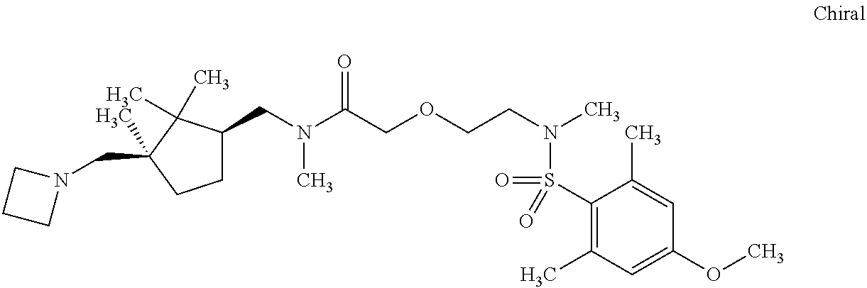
N(C(COCCN(C)S(=O)(C1=C(C)C=C(OC)C=C1C)=O)=O)(C)CC1CCC(C)(CN2CCC2)C1(C)C
